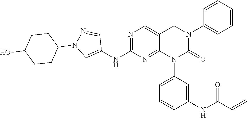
C1(N2C(=O)N(C3=CC=CC=C3)CC3=CN=C(NC4=CN(C5CCC(O)CC5)N=C4)N=C23)=CC=CC(NC(C=C)=O)=C1
